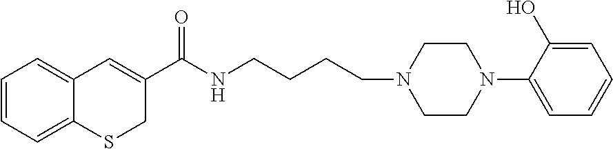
C1=CC=C2C(=C1)C=C(C(NCCCCN1CCN(C3=CC=CC=C3O)CC1)=O)CS2
